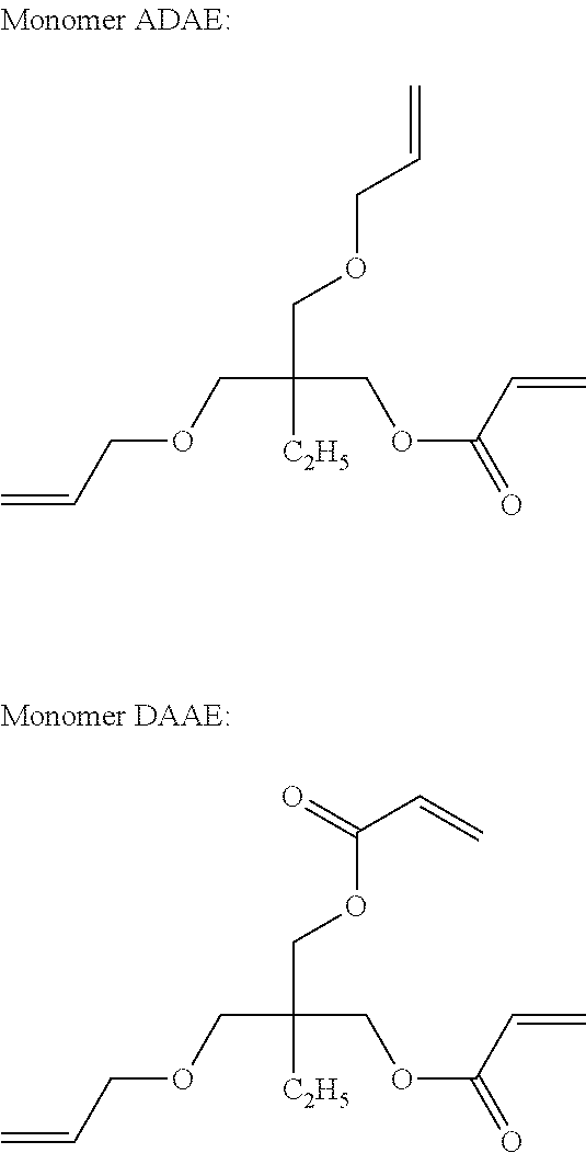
C=CCOCC(COCC=C)(COC(=O)C=C)[C2H5].C=CCOCC(COC(C=C)=O)(COC(=O)C=C)[C2H5]
